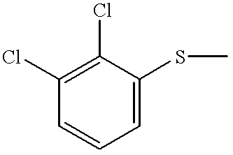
C1(Cl)=C(Cl)C=CC=C1SC
